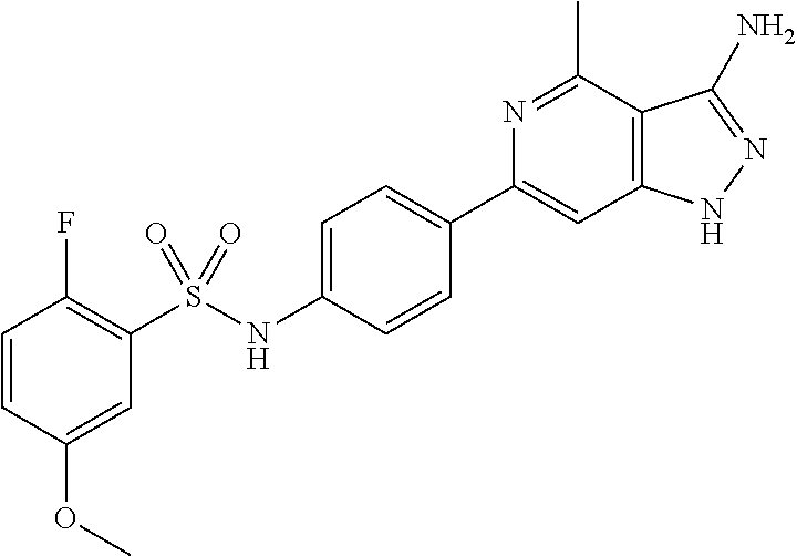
C1=CC(OC)=CC(S(NC2=CC=C(C3=CC4=C(C(C)=N3)C(N)=NN4)C=C2)(=O)=O)=C1F
